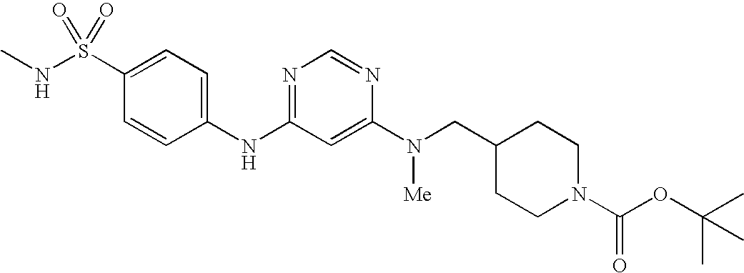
C1(S(NC)(=O)=O)=CC=C(NC2=NC=NC(N([Me])CC3CCN(C(OC(C)(C)C)=O)CC3)=C2)C=C1
